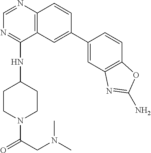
C1(NC2CCN(C(CN(C)C)=O)CC2)=NC=NC2=C1C=C(C1=CC3=C(C=C1)OC(N)=N3)C=C2
